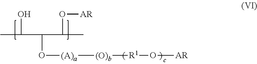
CC(O)C(C(O[AR])C)O[(A)a][(O)b][R1]O[AR]
